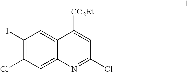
C1(I)=C(Cl)C=C2C(=C1)C([CO2Et])=CC(Cl)=N2
